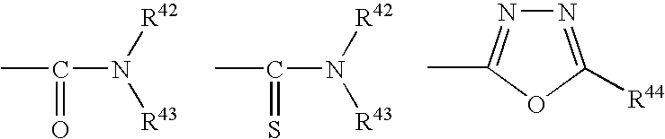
CC(N([R42])[R43])=O.CC(N([R42])[R43])=S.N1=C([R44])OC(C)=N1
